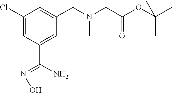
C1(Cl)=CC(C(N)=NO)=CC(CN(CC(OC(C)(C)C)=O)C)=C1
